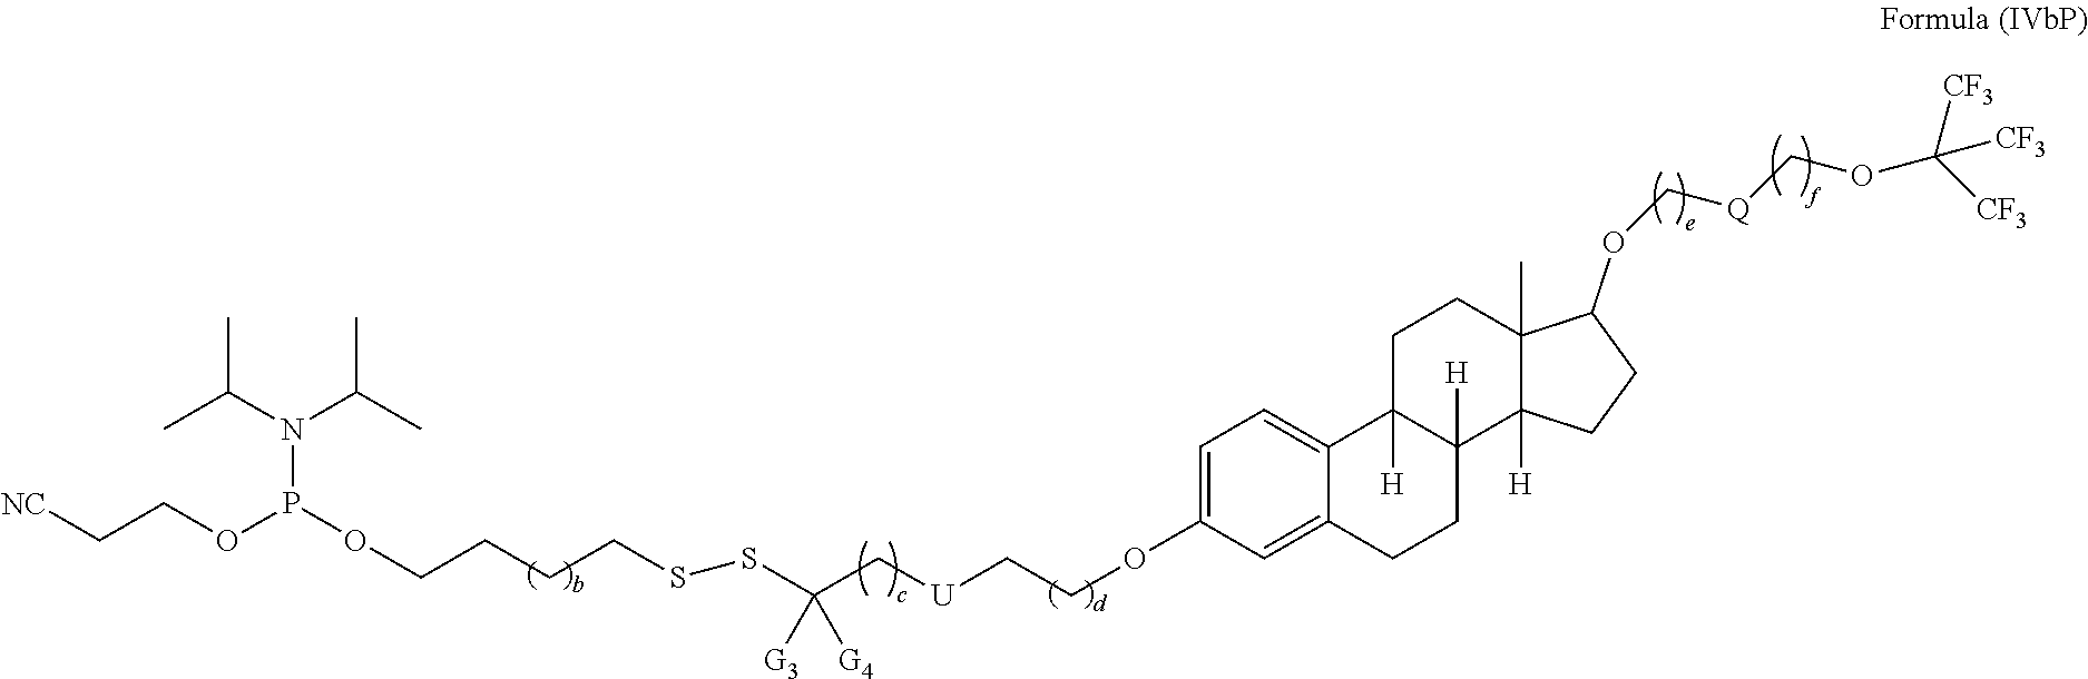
C1=C(OCC[U]CC(SSCCCCOP(OCC[NC])N(C(C)C)C(C)C)([G3])[G4])C=C2C(=C1)C1([H])C([H])(CC2)C2([H])C(C)(CC1)C(OC[Q]COC([CF3])([CF3])[CF3])CC2
